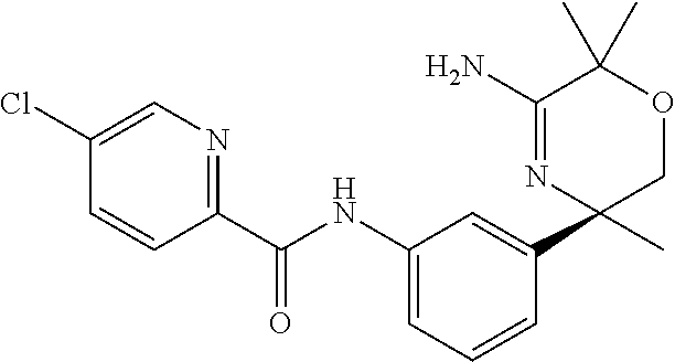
C1(NC(=O)C2=NC=C(Cl)C=C2)=CC=CC(C2(C)COC(C)(C)C(N)=N2)=C1
